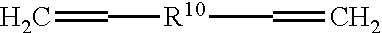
C([R10]C=C)=C
